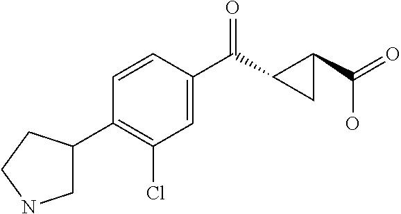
C1(Cl)=C(C2CNCC2)C=CC(C(=O)C2C(C(O)=O)C2)=C1
